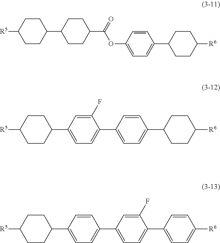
C1CC(C(=O)OC2=CC=C(C3CCC([R6])CC3)C=C2)CCC1C1CCC([R5])CC1.C1=C(C2CCC([R5])CC2)C=C(F)C(C2=CC=C(C3CCC([R6])CC3)C=C2)=C1.C1=C(C2CCC([R5])CC2)C=CC(C2=CC=C(C3=CC=C([R6])C=C3)C(F)=C2)=C1
